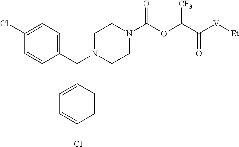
C1(Cl)=CC=C(C(N2CCN(C(OC(C([V][Et])=O)[CF3])=O)CC2)C2=CC=C(Cl)C=C2)C=C1
